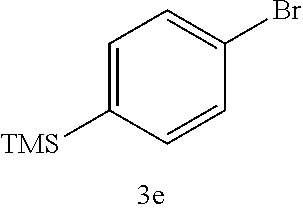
C1=C([TMS])C=CC(Br)=C1
